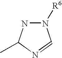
N1([R6])NC(C)N=C1
